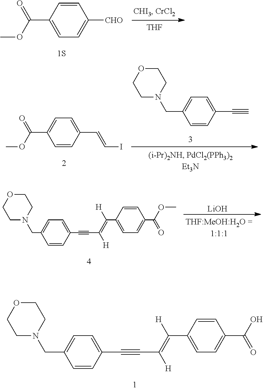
C1=CC(C(=O)OC)=CC=C1[CHO].[THF].C1=C(C=CI)C=CC(C(=O)OC)=C1.C1=CC(C#C)=CC=C1CN1CCOCC1.C1=CC(C#CC([H])=C([H])C2=CC=C(C(OC)=O)C=C2)=CC=C1CN1CCOCC1.[LiOH].C1=CC(C#CC([H])=C([H])C2=CC=C(C(O)=O)C=C2)=CC=C1CN1CCOCC1
